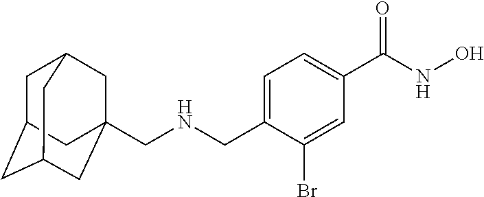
C1C2CC3CC(CNCC4=CC=C(C(NO)=O)C=C4Br)(CC1C3)C2
